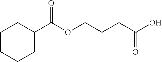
C1(C(OCCCC(O)=O)=O)CCCCC1
